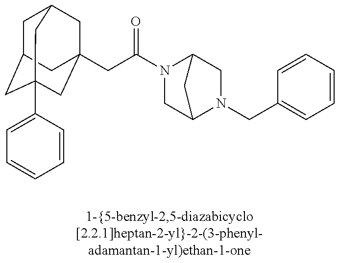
C1C2CC3(C4=CC=CC=C4)CC(CC(N4CC5N(CC6=CC=CC=C6)CC4C5)=O)(CC1C3)C2
